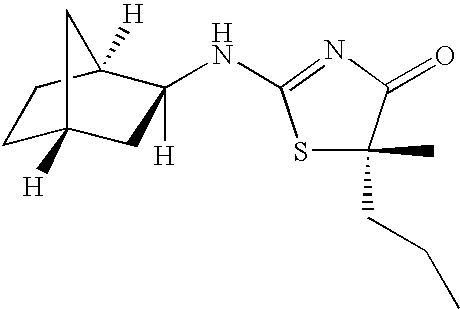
C1C2([H])CC(NC3=NC(=O)C(C)(CCC)S3)([H])C([H])(C1)C2
